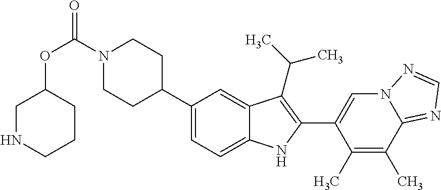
O(C(=O)N1CCC(C2=CC=C3C(=C2)C(C(C)C)=C(C2=CN4C(=NC=N4)C(C)=C2C)N3)CC1)C1CNCCC1
